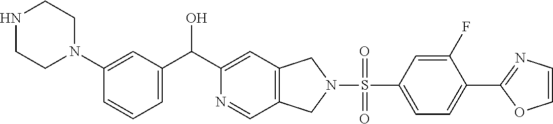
C1=C(N2CCNCC2)C=CC=C1C(C1=CC2=C(C=N1)CN(S(=O)(C1=CC=C(C3=NC=CO3)C(F)=C1)=O)C2)O
